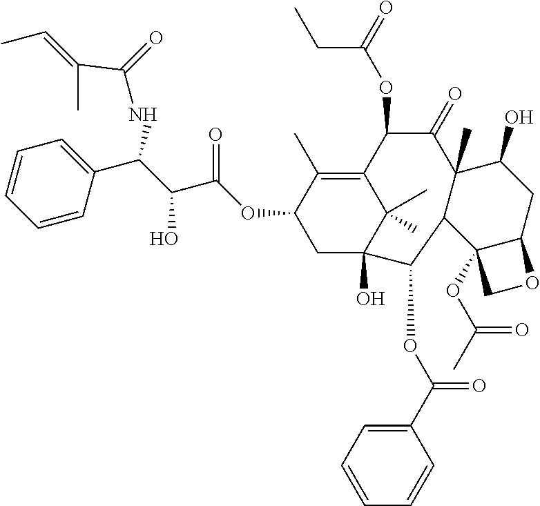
C1=CC(C(C(C(OC2CC3(O)C(C)(C)C(=C2C)C(OC(=O)CC)C(=O)C2(C)C(C3OC(C3=CC=CC=C3)=O)C3(OC(=O)C)C(CC2O)OC3)=O)O)NC(=O)C(C)=CC)=CC=C1
